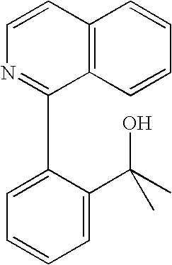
C12=C(C=CC=C1)C(C1=CC=CC=C1C(C)(O)C)=NC=C2
